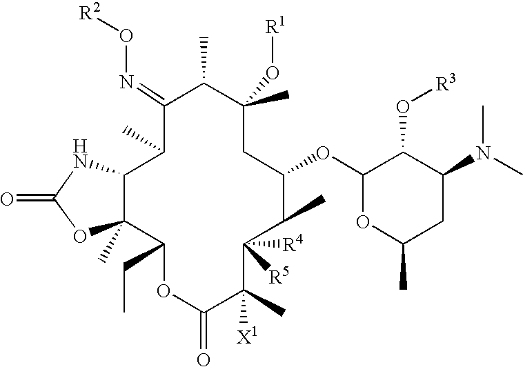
C12C(C)(C(CC)OC(=O)C([X1])(C)C([R4])([R5])C(C)C(OC3OC(C)CC(N(C)C)C3O[R3])CC(O[R1])(C)C(C)C(=NO[R2])C1C)OC(=O)N2
